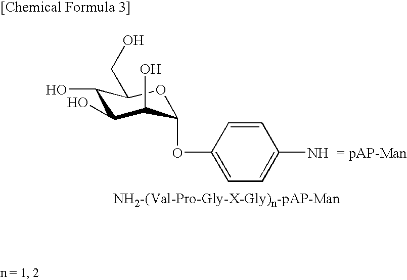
C1(O)C(O)C(O)C(OC2=CC=C(N)C=C2)OC1CO
